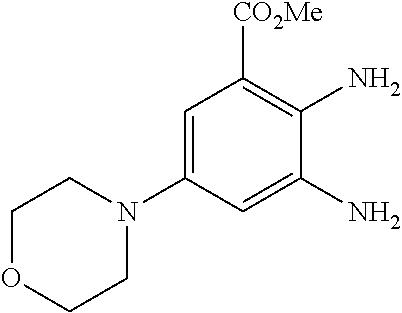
C1OCCN(C2=CC([CO2Me])=C(N)C(N)=C2)C1
